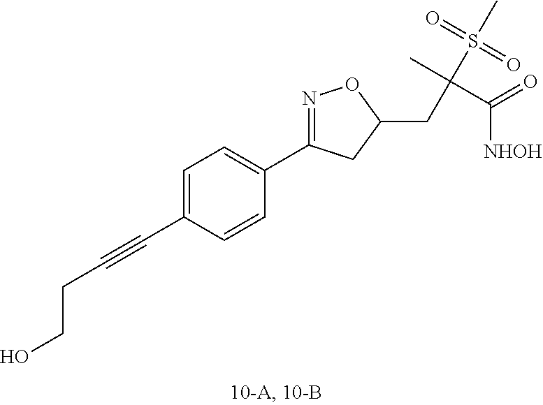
C1(C2=NOC(CC(C([NHOH])=O)(C)S(=O)(=O)C)C2)=CC=C(C#CCCO)C=C1
